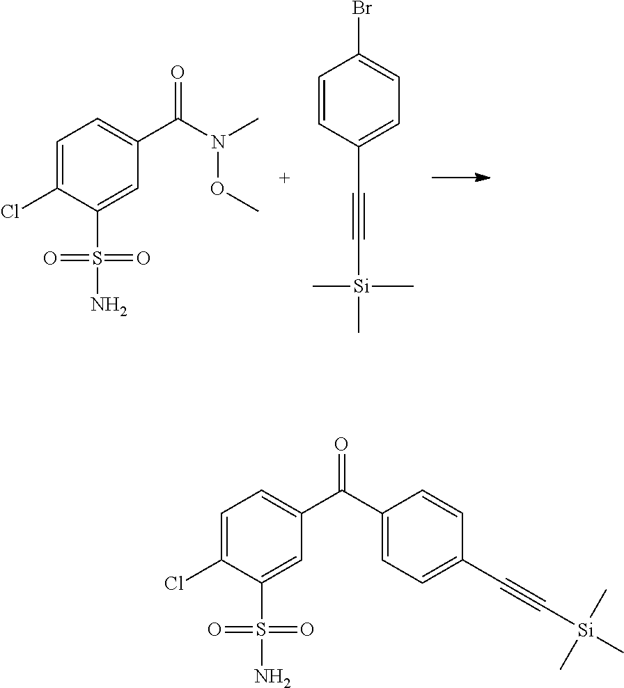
C1=C(Cl)C(S(=O)(=O)N)=CC(C(=O)N(OC)C)=C1.C1=CC(C#C[Si](C)(C)C)=CC=C1Br.C1=C(Cl)C(S(=O)(=O)N)=CC(C(=O)C2=CC=C(C#C[Si](C)(C)C)C=C2)=C1
